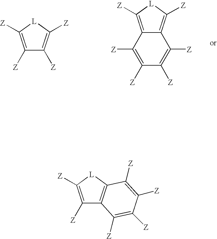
C1([Z])=C([Z])[L]C([Z])=C1[Z].C12=C([Z])[L]C([Z])=C1C([Z])=C([Z])C([Z])=C2[Z].C1([Z])=C([Z])[L]C2=C1C([Z])=C([Z])C([Z])=C2[Z]
